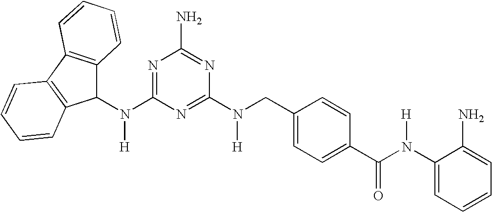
C1(N(CC2=CC=C(C(N(C3=CC=CC=C3N)[H])=O)C=C2)[H])=NC(N(C2C3=C(C4=C2C=CC=C4)C=CC=C3)[H])=NC(N)=N1
